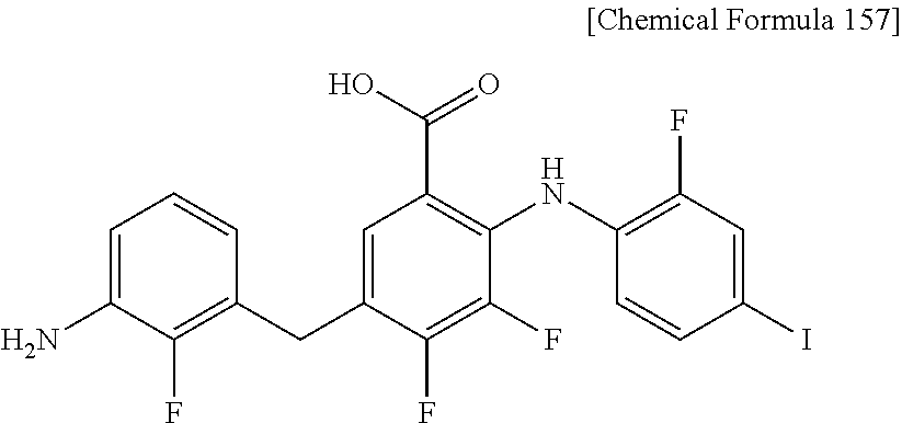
C1=C(N)C(F)=C(CC2=CC(C(O)=O)=C(NC3=C(F)C=C(I)C=C3)C(F)=C2F)C=C1
